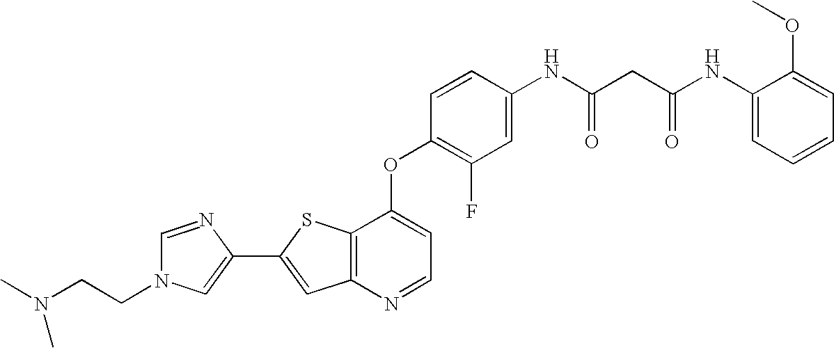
C12=C(SC(C3=CN(CCN(C)C)C=N3)=C1)C(OC1=C(F)C=C(NC(CC(NC3=CC=CC=C3OC)=O)=O)C=C1)=CC=N2
